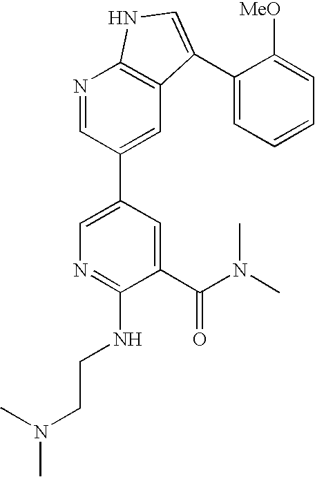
N1=CC(C2=CN=C(NCCN(C)C)C(C(=O)N(C)C)=C2)=CC2=C1NC=C2C1=CC=CC=C1[MeO]
